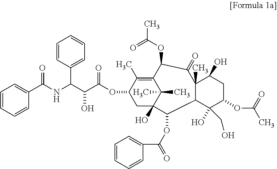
C1=CC=CC(C(NC(C(C(OC2C(C)=C3C(C)(C)C(O)(C2)C(OC(=O)C2=CC=CC=C2)C2C(C)(C(O)CC(OC(C)=O)C2(O)CO)C(=O)C3OC(=O)C)=O)O)C2=CC=CC=C2)=O)=C1
